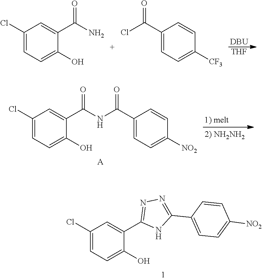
[DBU].[THF].C1(Cl)=CC=C(O)C(C(N)=O)=C1.C1(C(Cl)=O)=CC=C([CF3])C=C1.C1(Cl)=CC=C(O)C(C(NC(C2=CC=C([NO2])C=C2)=O)=O)=C1.[A].C1(Cl)=CC=C(O)C(C2=NN=C(C3=CC=C([NO2])C=C3)N2)=C1
